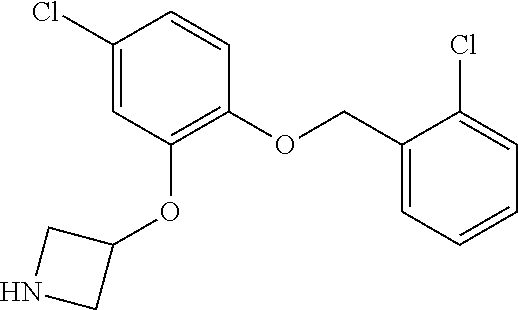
C1(Cl)=CC(OC2CNC2)=C(OCC2=CC=CC=C2Cl)C=C1
